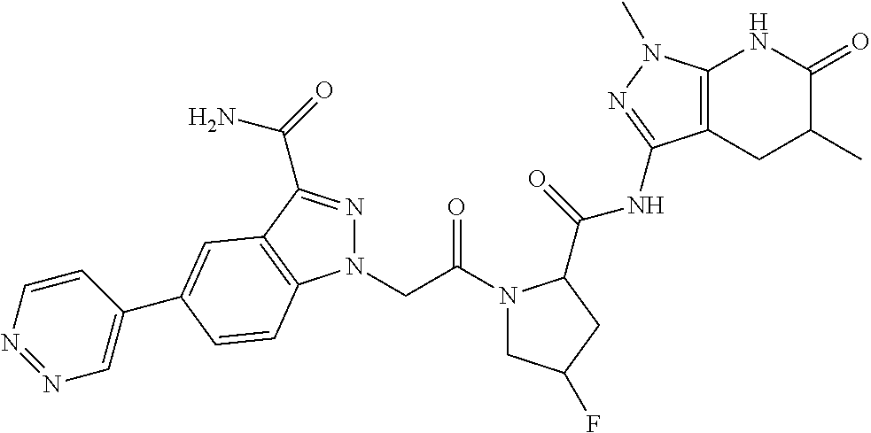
N1(CC(N2CC(F)CC2C(=O)NC2=NN(C)C3=C2CC(C)C(=O)N3)=O)N=C(C(=O)N)C2=C1C=CC(C1=CN=NC=C1)=C2
